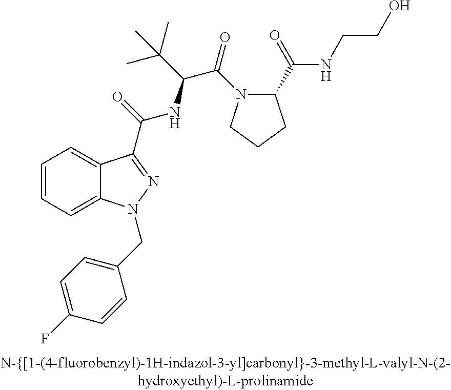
C1=CC=C2C(=C1)C(C(=O)NC(C(C)(C)C)C(=O)N1C(C(NCCO)=O)CCC1)=NN2CC1=CC=C(F)C=C1
